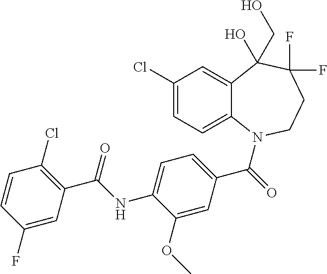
C12=CC(Cl)=CC=C1N(C(=O)C1=CC=C(NC(C3=C(Cl)C=CC(F)=C3)=O)C(OC)=C1)CCC(F)(F)C2(O)CO
